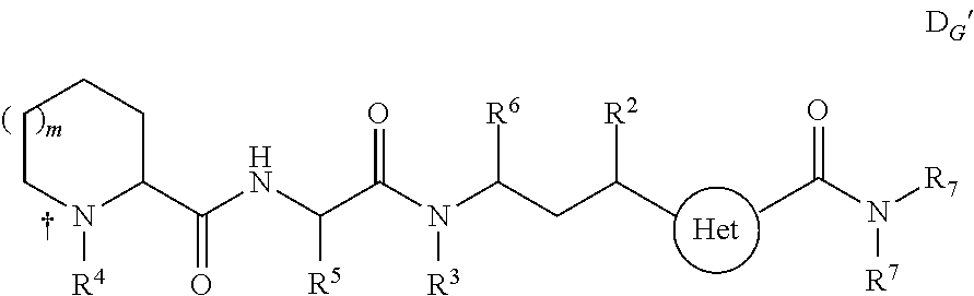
C1CN([R4])C(C(NC([R5])C(N([R3])C(CC(C)[R2])[R6])=O)=O)CC1.O=C(N([R7])[R7])C
